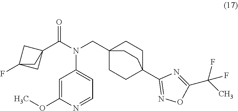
C1=C(OC)N=CC=C1N(CC12CCC(C3=NOC(C(C)(F)F)=N3)(CC1)CC2)C(C12CC(F)(C1)C2)=O
